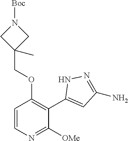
C1=CN=C([OMe])C(C2=CC(N)=NN2)=C1OCC1(C)CN([Boc])C1
